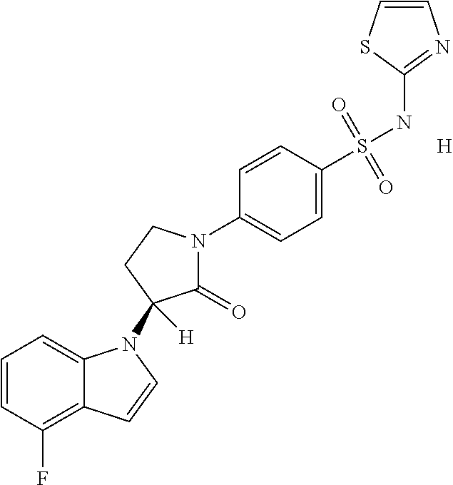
C1=CC(F)=C2C(=C1)N(C1([H])C(=O)N(C3=CC=C(S(NC4=NC=CS4)(=O)=O)C=C3)CC1)C=C2.[H]
